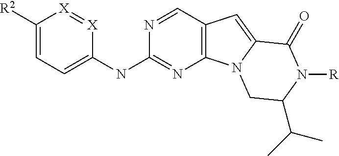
C12=C(C=NC(NC3=CC=C([R2])[X]=[X]3)=N1)C=C1N2CC(C(C)C)N([R])C1=O
